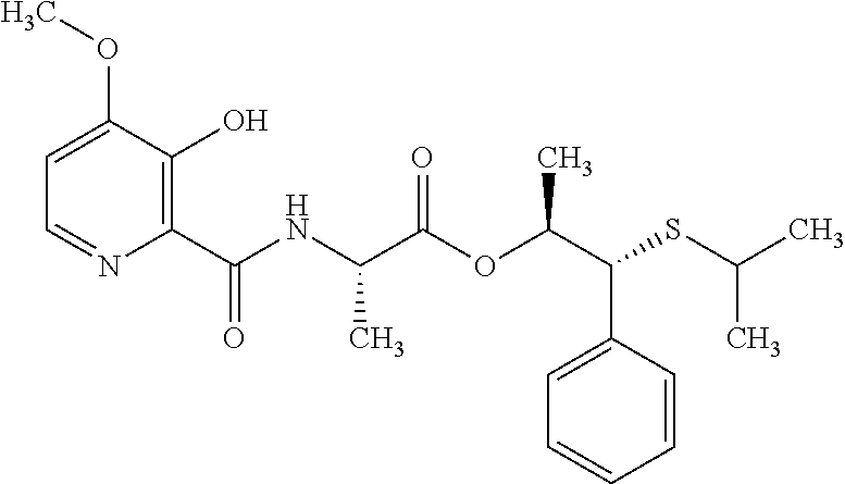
C1=C(C(C(OC(C(NC(C2=C(O)C(OC)=CC=N2)=O)C)=O)C)SC(C)C)C=CC=C1
